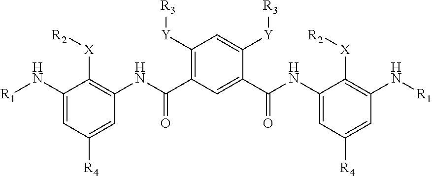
C1(N[R1])=CC([R4])=CC(NC(C2=C([Y][R3])C=C([Y][R3])C(C(=O)NC3=CC([R4])=CC(N[R1])=C3[X][R2])=C2)=O)=C1[X][R2]
